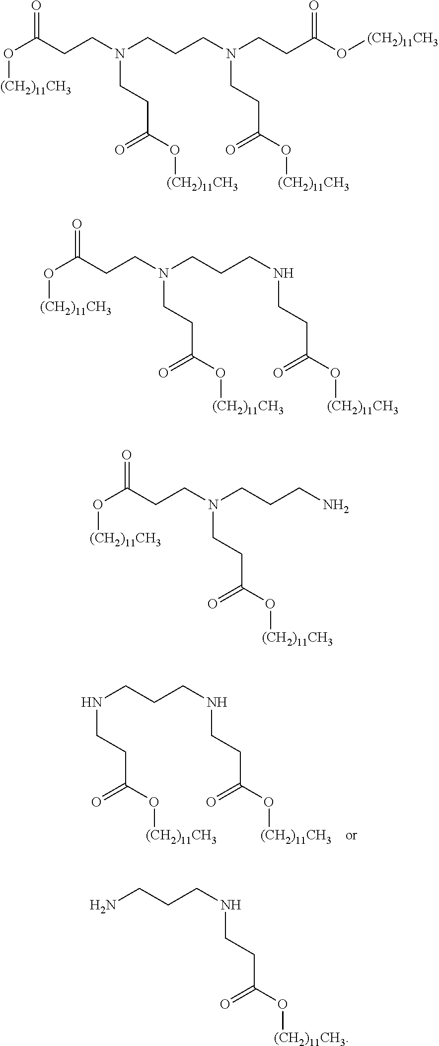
N(CCCNCCC(O[(CH2)11CH3])=O)CCC(O[(CH2)11CH3])=O.O=C(CCN(CCCN(CCC(O[(CH2)11CH3])=O)CCC(O[(CH2)11CH3])=O)CCC(O[(CH2)11CH3])=O)O[(CH2)11CH3].O=C(CCN(CCCNCCC(O[(CH2)11CH3])=O)CCC(O[(CH2)11CH3])=O)O[(CH2)11CH3].O=C(CCN(CCCN)CCC(O[(CH2)11CH3])=O)O[(CH2)11CH3].NCCCNCCC(O[(CH2)11CH3])=O
